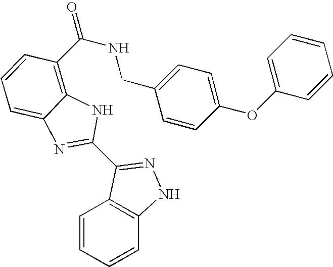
C1=CC=CC2=C1C(C1=NC3=CC=CC(C(=O)NCC4=CC=C(OC5=CC=CC=C5)C=C4)=C3N1)=NN2
